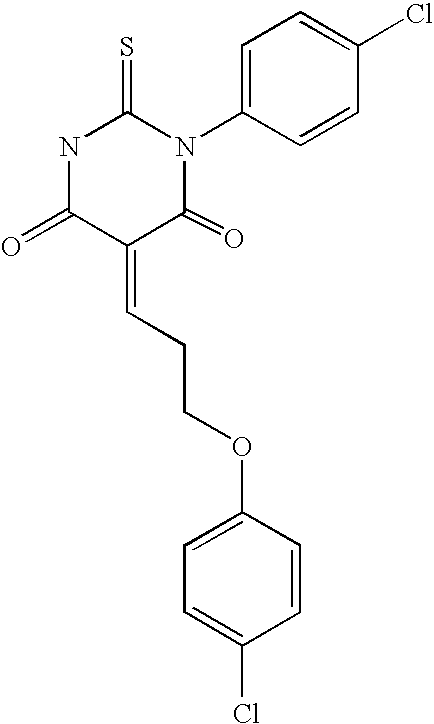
N1C(=O)C(=CCCOC2=CC=C(Cl)C=C2)C(=O)N(C2=CC=C(Cl)C=C2)C1=S
